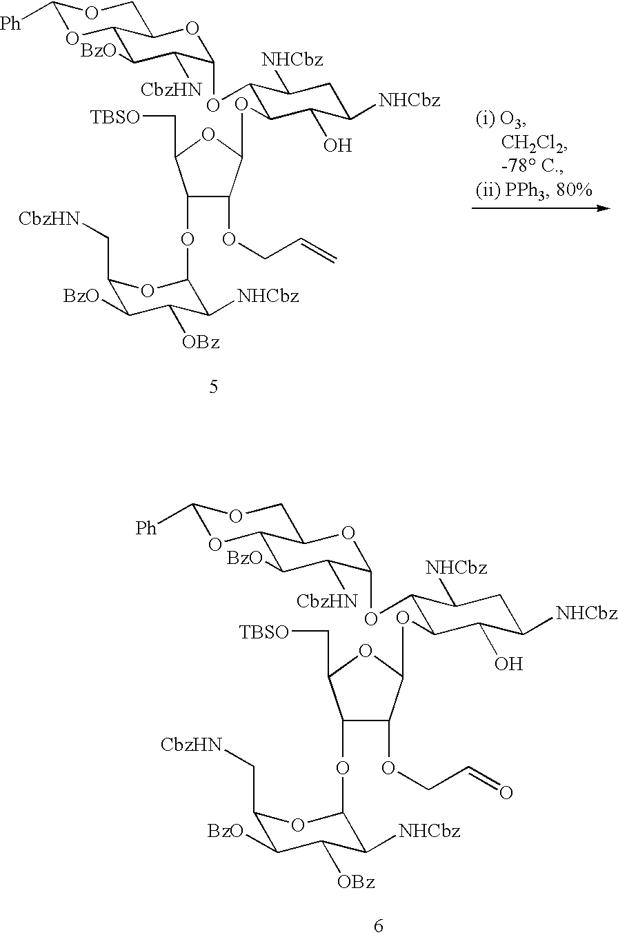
C1([BzO])C([CbzHN])C(OC2C(OC3C(OCC=O)C(OC4C([NHCbz])C([OBz])C([BzO])C(C[CbzHN])O4)C(C[TBSO])O3)C(O)C([NHCbz])CC2[NHCbz])OC2C1OC([Ph])OC2.C1([BzO])C([CbzHN])C(OC2C(OC3C(OCC=C)C(OC4C([NHCbz])C([OBz])C([BzO])C(C[CbzHN])O4)C(C[TBSO])O3)C(O)C([NHCbz])CC2[NHCbz])OC2C1OC([Ph])OC2
